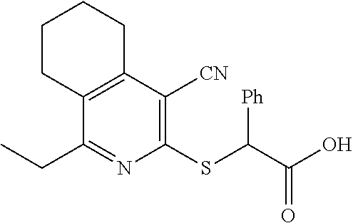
C12=C(C([CN])=C(SC(C(O)=O)[Ph])N=C1CC)CCCC2
